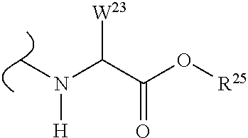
C(C(O[R25])=O)(N([H])C)[W23]
